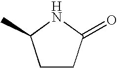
C1CC(=O)NC1C
